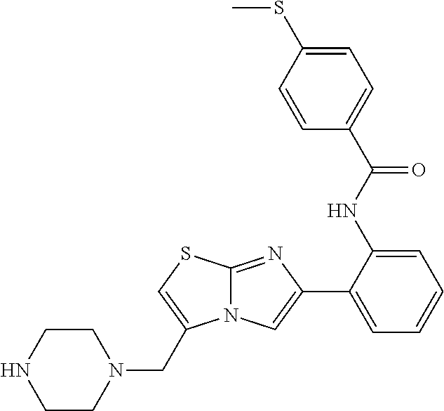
C1(NC(=O)C2=CC=C(SC)C=C2)=CC=CC=C1C1=CN2C(=N1)SC=C2CN1CCNCC1
